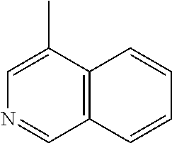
C1(C)=CN=CC2=C1C=CC=C2
